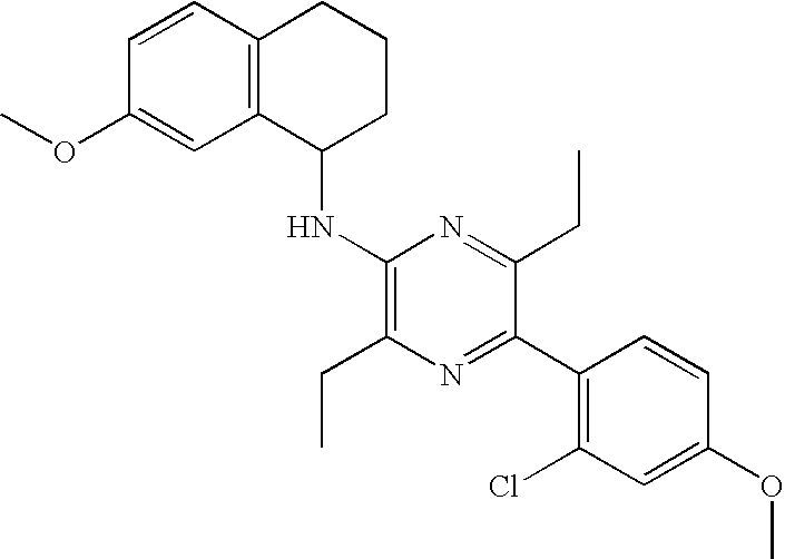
C1(OC)=CC(Cl)=C(C2=NC(CC)=C(NC3C4=C(CCC3)C=CC(OC)=C4)N=C2CC)C=C1
